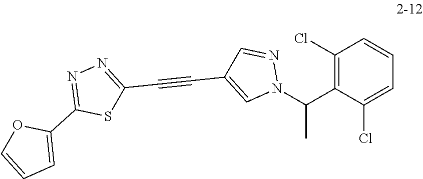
N1=CC(C#CC2=NN=C(C3=CC=CO3)S2)=CN1C(C1=C(Cl)C=CC=C1Cl)C
